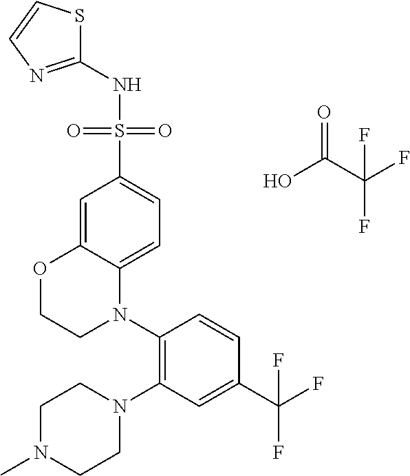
C1(N2C3=CC=C(S(NC4=NC=CS4)(=O)=O)C=C3OCC2)=C(N2CCN(C)CC2)C=C(C(F)(F)F)C=C1.OC(C(F)(F)F)=O
